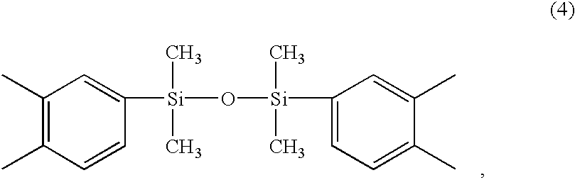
C1(C)=C(C)C=CC([Si](O[Si](C2=CC=C(C)C(C)=C2)(C)C)(C)C)=C1
